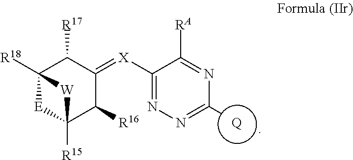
C12([R18])[E]C([R15])(C([R16])C(=[X]C3=NN=C([Q])N=C3[RA])C1[R17])[W]2
